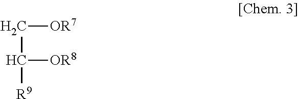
C(C([OR8])[R9])[OR7]
